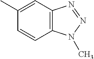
C12=C(N(C)N=N1)C=CC(C)=C2
